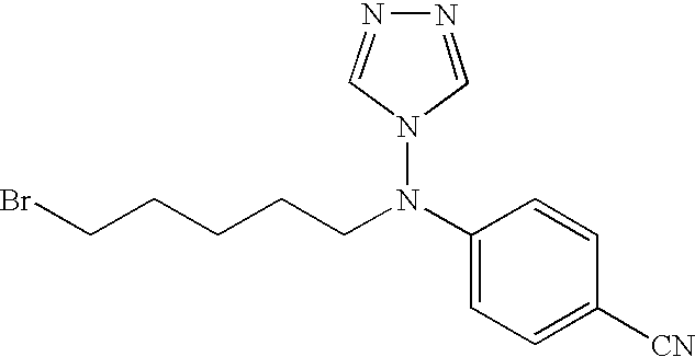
C1(N(N2C=NN=C2)CCCCCBr)=CC=C([CN])C=C1
